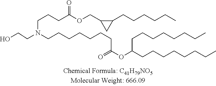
OCCN(CCCCCCCC(OC(CCCCCCCC)CCCCCCCC)=O)CCCC(OCC1C(CCCCCC)C1)=O
